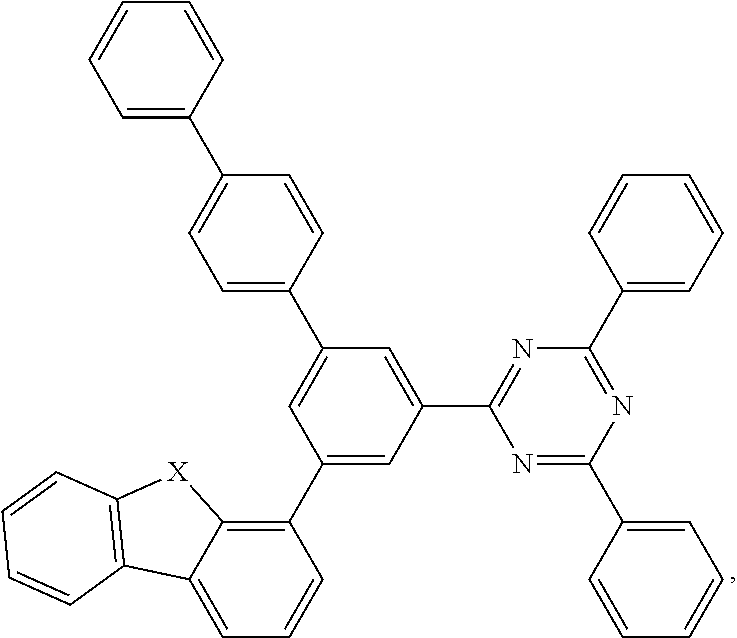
C1(C2=C3C(=CC=C2)C2=C([X]3)C=CC=C2)=CC(C2=NC(C3=CC=CC=C3)=NC(C3=CC=CC=C3)=N2)=CC(C2=CC=C(C3=CC=CC=C3)C=C2)=C1
